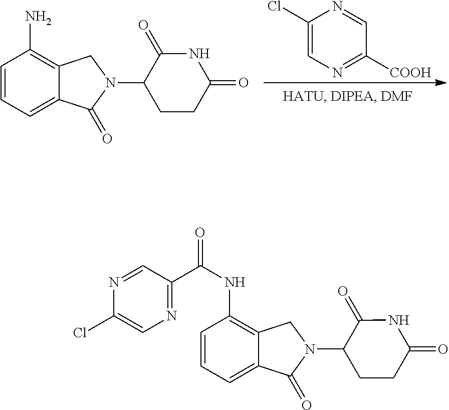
C1=CC(NC(=O)C2=NC=C(Cl)N=C2)=C2C(=C1)C(=O)N(C1C(=O)NC(=O)CC1)C2.C1=CC(N)=C2C(=C1)C(=O)N(C1C(=O)NC(=O)CC1)C2.C1(Cl)=CN=C([COOH])C=N1
